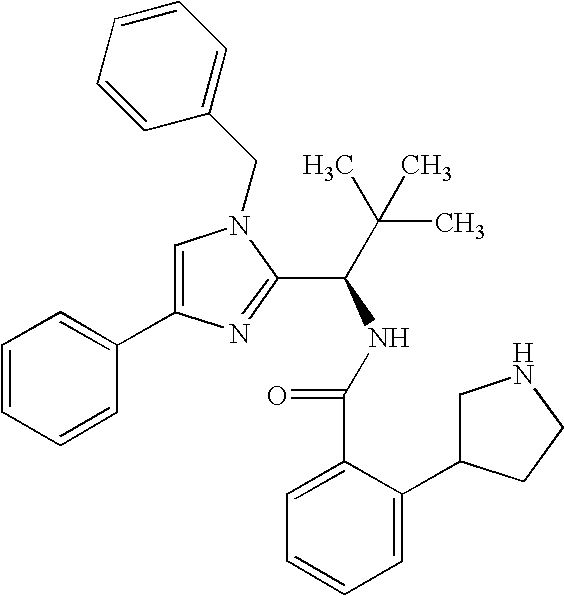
N1(CC2=CC=CC=C2)C=C(C2=CC=CC=C2)N=C1C(C(C)(C)C)NC(C1=CC=CC=C1C1CNCC1)=O
